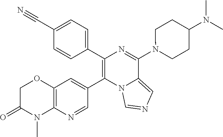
C1(C2=CC=C(C#N)C=C2)=C(C2=CC3=C(N=C2)N(C)C(=O)CO3)N2C(=CN=C2)C(N2CCC(N(C)C)CC2)=N1
